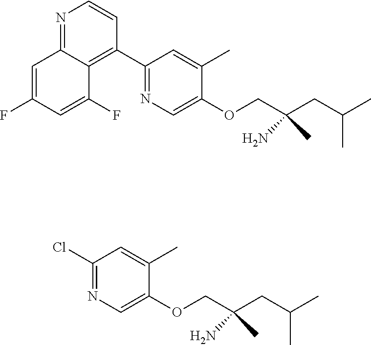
ClC1=NC=C(OCC(CC(C)C)(N)C)C(C)=C1.N1=C2C(=C(C3=NC=C(OCC(CC(C)C)(N)C)C(C)=C3)C=C1)C(F)=CC(F)=C2
